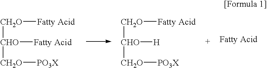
[CH2O]([Fatty Acid])[CHO]([CH2O][PO3X])[Fatty Acid].[CH2O]([Fatty Acid])[CHO]([CH2O][PO3X])[H]
